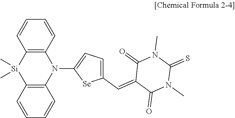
C1=CC2=C(C=C1)N(C1=CC=C(C=C3C(=O)N(C)C(=S)N(C)C3=O)[Se]1)C1=C([Si]2(C)C)C=CC=C1
